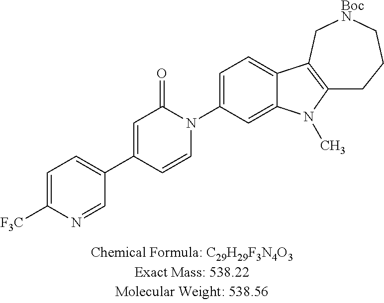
C1=C([F3C])N=CC(C2=CC(=O)N(C3=CC=C4C(=C3)N(C)C3=C4C[BocN]CCC3)C=C2)=C1
